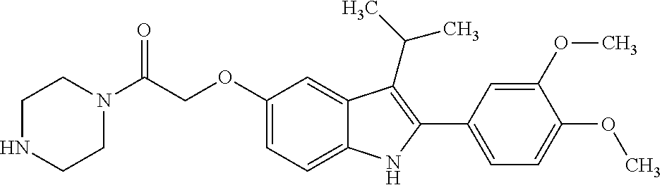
C(C(N1CCNCC1)=O)OC1=CC=C2C(=C1)C(C(C)C)=C(C1=CC=C(OC)C(OC)=C1)N2
